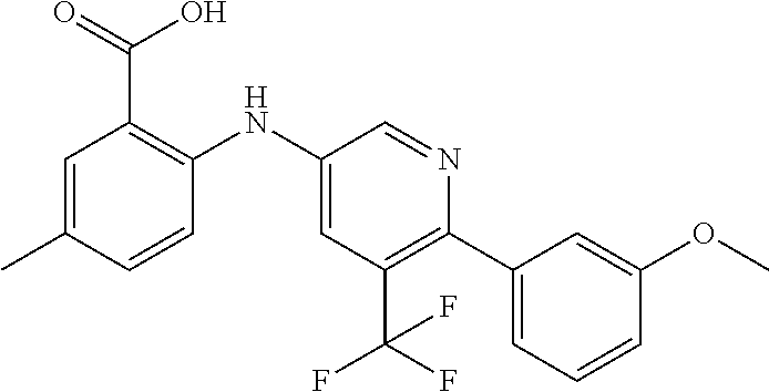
C1=C(C)C=CC(NC2=CC(C(F)(F)F)=C(C3=CC=CC(OC)=C3)N=C2)=C1C(=O)O
